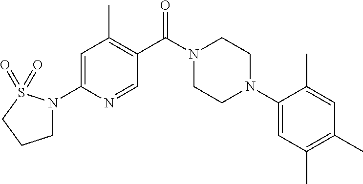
C1=C(N2CCCS2(=O)=O)N=CC(C(N2CCN(C3=CC(C)=C(C)C=C3C)CC2)=O)=C1C
